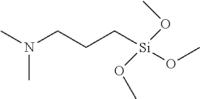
N(CCC[Si](OC)(OC)OC)(C)C
